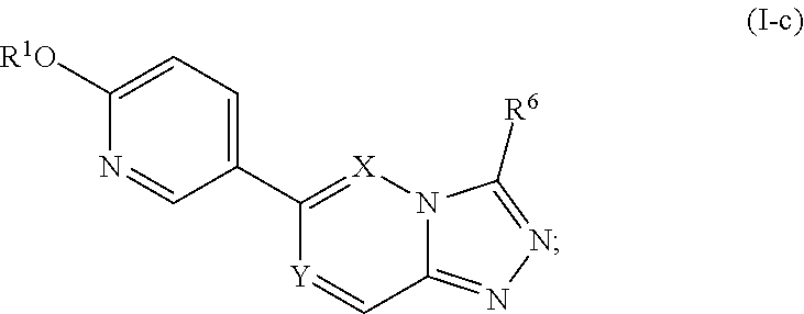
C1(C2=CC=C([R1O])N=C2)=[X]N2C(=NN=C2[R6])C=[Y]1
